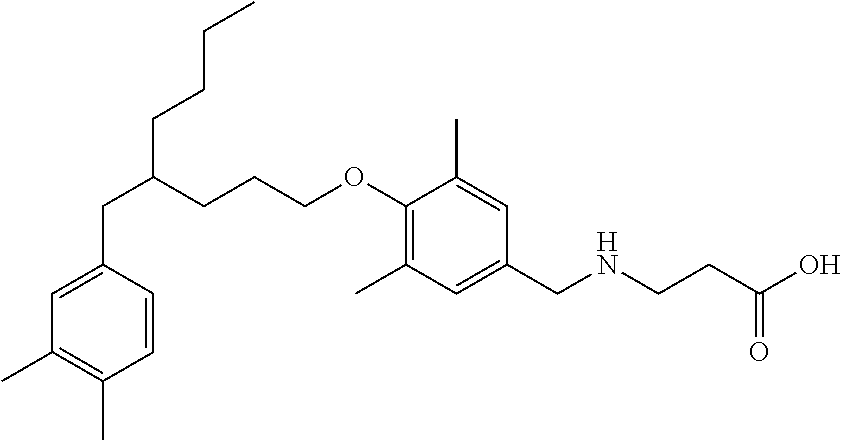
CCCCC(CCCOC1=C(C)C=C(CNCCC(O)=O)C=C1C)CC1=CC(C)=C(C)C=C1
